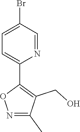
C1=C(Br)C=NC(C2=C(CO)C(C)=NO2)=C1
